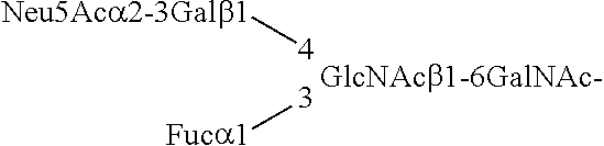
[Fuca1][3].[Neu5Aca2-3Galb1][4].[GlcNAcb1-6GalNAc-]
